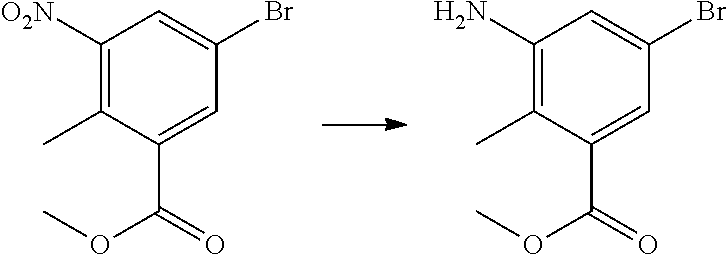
C1([O2N])=C(C)C(C(=O)OC)=CC(Br)=C1.C1(N)=C(C)C(C(=O)OC)=CC(Br)=C1
